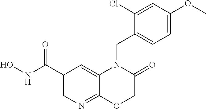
C1(C(NO)=O)=CN=C2C(=C1)N(CC1=CC=C(OC)C=C1Cl)C(=O)CO2
